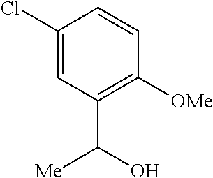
C1(Cl)=CC(C(O)[Me])=C([OMe])C=C1
